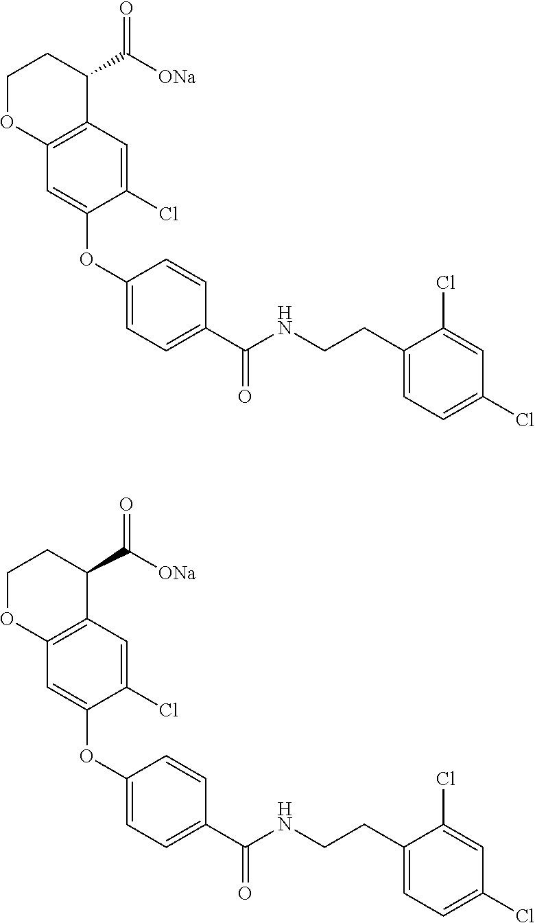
C1(OC2=CC3=C(C(C([ONa])=O)CCO3)C=C2Cl)=CC=C(C(NCCC2=CC=C(Cl)C=C2Cl)=O)C=C1.C1(OC2=CC3=C(C(C([ONa])=O)CCO3)C=C2Cl)=CC=C(C(NCCC2=CC=C(Cl)C=C2Cl)=O)C=C1
